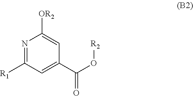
C1([R1])=NC([OR2])=CC(C(O[R2])=O)=C1
